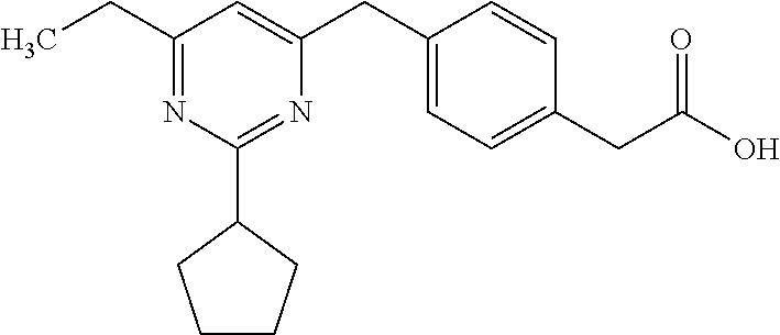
C1(CC)=NC(C2CCCC2)=NC(CC2=CC=C(CC(O)=O)C=C2)=C1
